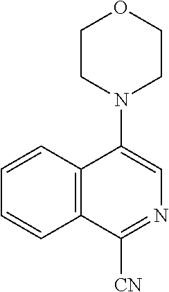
C1=CC2=C(C=C1)C(N1CCOCC1)=CN=C2[CN]
